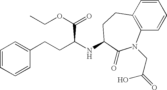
C1=CC=CC(CCC(NC2CCC3=C(C=CC=C3)N(CC(=O)O)C2=O)C(OCC)=O)=C1
